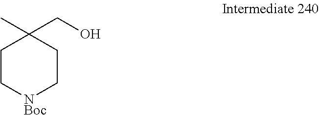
C1[NBoc]CCC(C)(CO)C1
